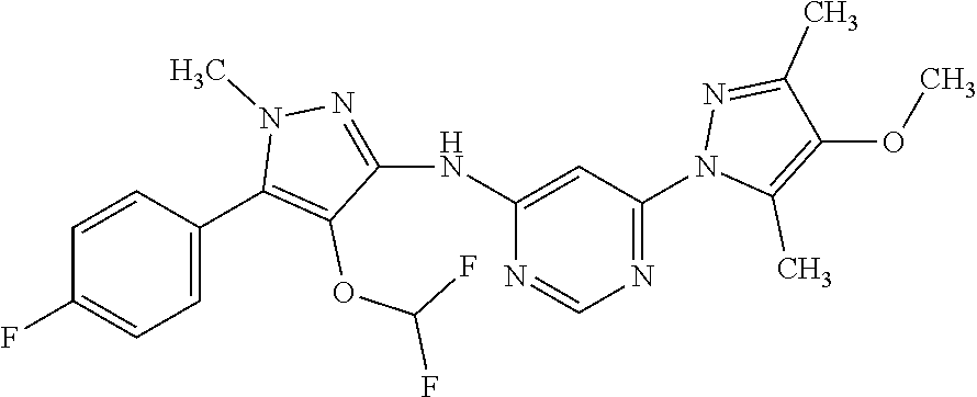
N1=C(N2C(C)=C(OC)C(C)=N2)C=C(NC2=NN(C)C(C3=CC=C(F)C=C3)=C2OC(F)F)N=C1
